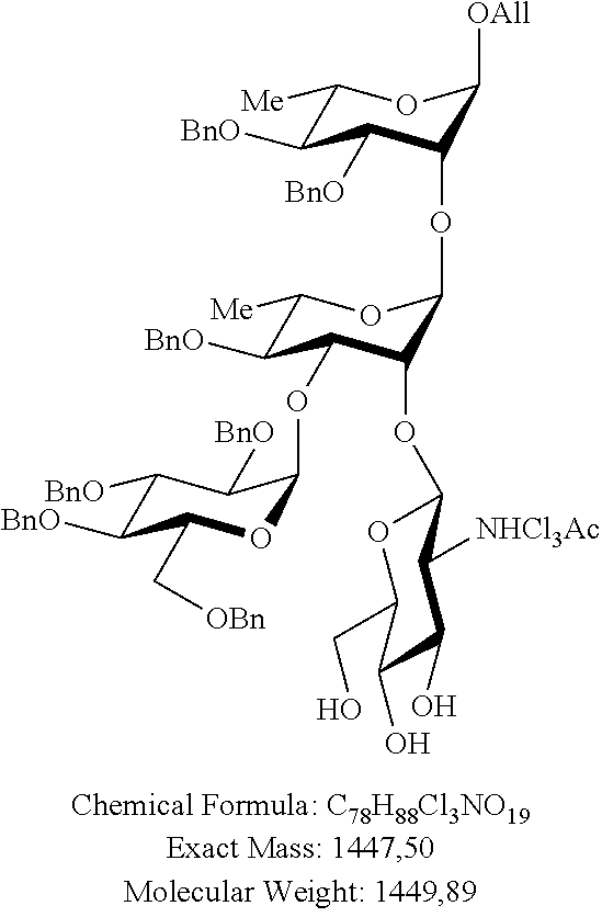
C1([BnO])C([BnO])C(C[OBn])OC(OC2C([BnO])C([Me])OC(OC3C([BnO])C([BnO])C([Me])OC3[OAll])C2OC2OC(CO)C(O)C(O)C2[NHCl3Ac])C1[BnO]
